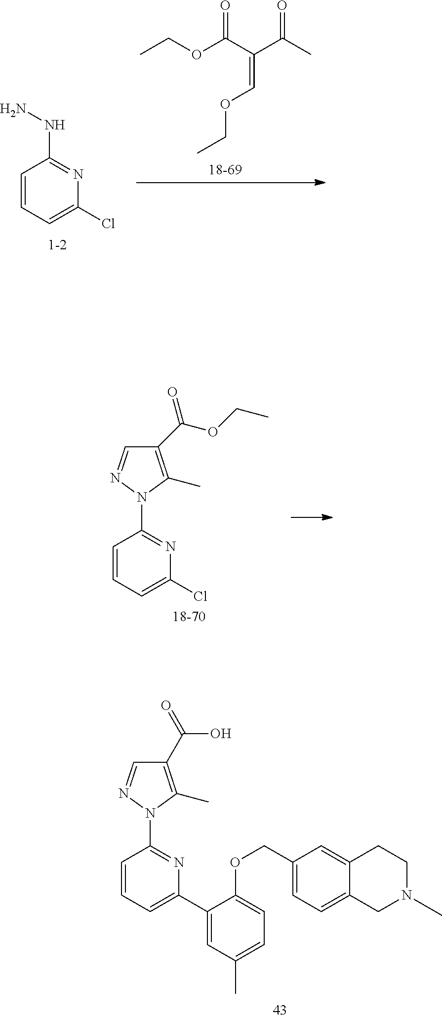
CCOC(C(C(C)=O)=COCC)=O.C1=CC=C(Cl)N=C1NN.C1=CC=C(Cl)N=C1N1N=CC(C(OCC)=O)=C1C.C1=CC=C(C2=CC(C)=CC=C2OCC2=CC=C3C(=C2)CCN(C)C3)N=C1N1N=CC(C(=O)O)=C1C
